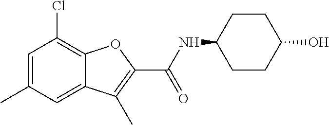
C12=CC(C)=CC(Cl)=C1OC(C(=O)NC1CCC(O)CC1)=C2C
